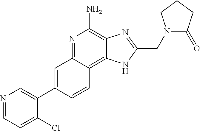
C1=C(C2=CN=CC=C2Cl)C=CC2=C3C(=C(N)N=C12)N=C(CN1C(=O)CCC1)N3
